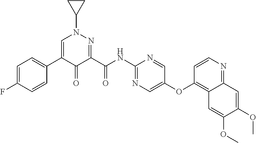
C1=C(F)C=CC(C2=CN(C3CC3)N=C(C(NC3=NC=C(OC4=C5C(=NC=C4)C=C(OC)C(OC)=C5)C=N3)=O)C2=O)=C1
